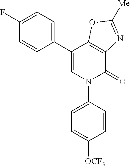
C1(F)=CC=C(C2=CN(C3=CC=C([OCF3])C=C3)C(=O)C3=C2OC([Me])=N3)C=C1
